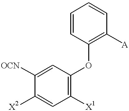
C1=C([OCN])C([X2])=CC([X1])=C1OC1=C([A])C=CC=C1
